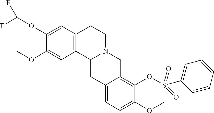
C1(OC(F)F)=CC2=C(C=C1OC)C1N(CC2)CC2=C(OS(C3=CC=CC=C3)(=O)=O)C(OC)=CC=C2C1
